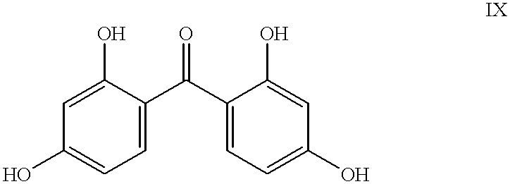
C1=C(C(C2=CC=C(O)C=C2O)=O)C(O)=CC(O)=C1
